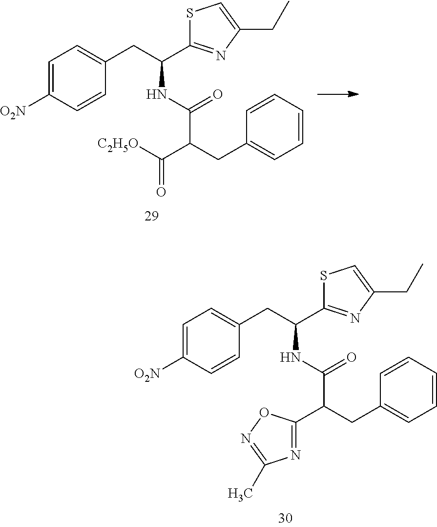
C1=C([O2N])C=CC(CC(C2=NC(CC)=CS2)NC(C(CC2=CC=CC=C2)C2=NC(C)=NO2)=O)=C1.C1=C([O2N])C=CC(CC(C2=NC(CC)=CS2)NC(C(CC2=CC=CC=C2)C([C2H5O])=O)=O)=C1
